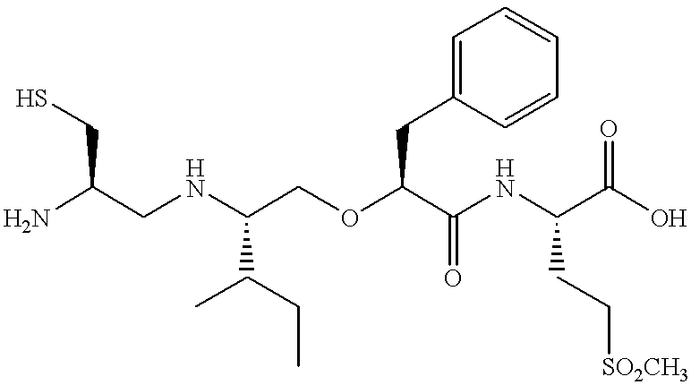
NC(CS)CNC(COC(C(NC(C(=O)O)CC[SO2CH3])=O)CC1=CC=CC=C1)C(CC)C
